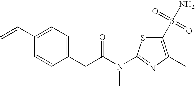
N(C(CC1=CC=C(C=C)C=C1)=O)(C)C1=NC(C)=C(S(N)(=O)=O)S1
